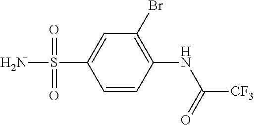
C1=CC(NC(=O)[CF3])=C(Br)C=C1S(N)(=O)=O
